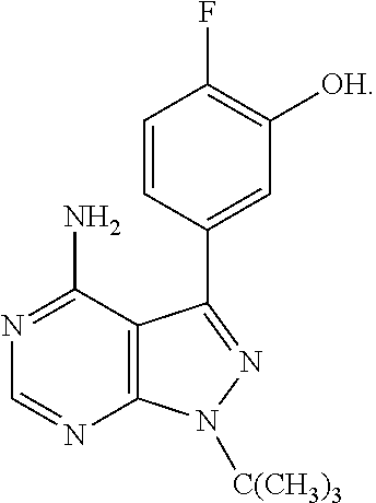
N1=C(N)C2=C(N=C1)N([C(CH3)3])N=C2C1=CC([OH])=C(F)C=C1
